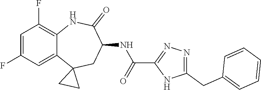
C12=CC(F)=CC(F)=C1NC(=O)C(NC(C1=NN=C(CC3=CC=CC=C3)N1)=O)CC21CC1
